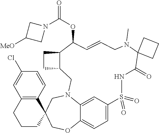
C1=C2C=C3C(=C1)OCC1(CN3CC3C(CC3)C(OC(=O)N3CC([MeO])C3)C=CCN(C)C3(C(=O)NS2(=O)=O)CCC3)C2=C(CCC1)C=C(Cl)C=C2
